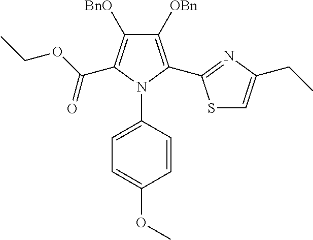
C1([OBn])=C(C2=NC(CC)=CS2)N(C2=CC=C(OC)C=C2)C(C(OCC)=O)=C1[BnO]
